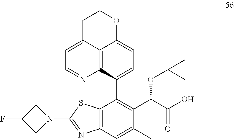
C1(C2=C(C(C(O)=O)OC(C)(C)C)C(C)=CC3=C2SC(N2CC(F)C2)=N3)=CC=C2C3=C1N=CC=C3CCO2
